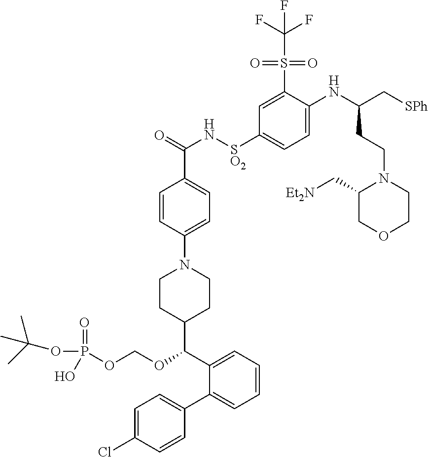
C1=CC(N2CCC(C(OCOP(OC(C)(C)C)(=O)O)C3=CC=CC=C3C3=CC=C(Cl)C=C3)CC2)=CC=C1C(=O)N[SO2]C1=CC=C(NC(C[SPh])CCN2C(C[Et2N])COCC2)C(S(C(F)(F)F)(=O)=O)=C1
